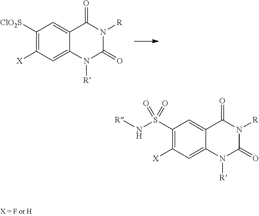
C1([ClO2S])=C([X])C=C2C(=C1)C(=O)N([R])C(=O)N2[R].C1(S(N[R])(=O)=O)=C([X])C=C2C(=C1)C(=O)N([R])C(=O)N2[R]
